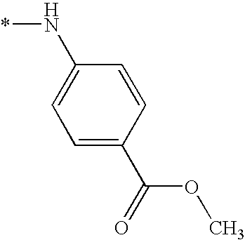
C1=C(N*)C=CC(C(OC)=O)=C1
